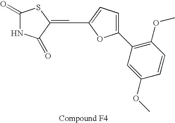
C1(=O)NC(=O)C(=CC2=CC=C(C3=C(OC)C=CC(OC)=C3)O2)S1
